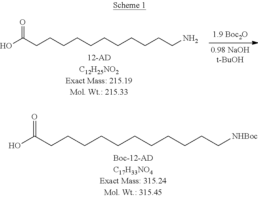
OC(CCCCCCCCCCC[NHBoc])=O.OC(CCCCCCCCCCCN)=O
